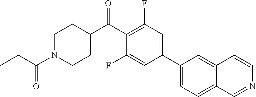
C1N(C(CC)=O)CCC(C(C2=C(F)C=C(C3=CC=C4C(=C3)C=CN=C4)C=C2F)=O)C1
